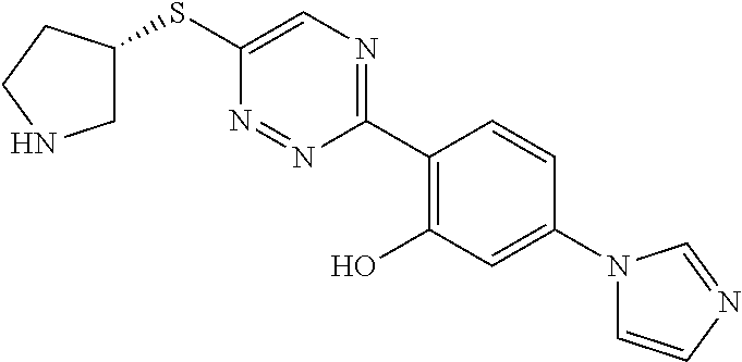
S(C1=CN=C(C2=C(O)C=C(N3C=CN=C3)C=C2)N=N1)C1CNCC1
